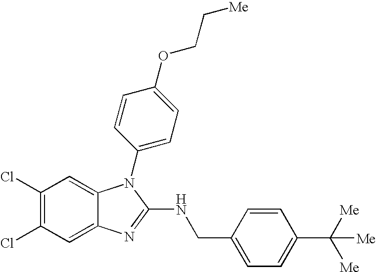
C1(Cl)=C(Cl)C=C2C(=C1)N(C1=CC=C(OCC[Me])C=C1)C(NCC1=CC=C(C([Me])([Me])[Me])C=C1)=N2
